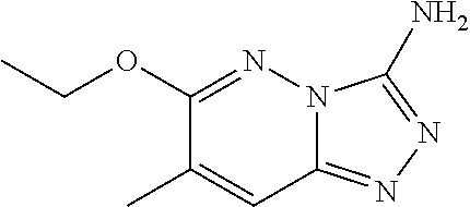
N12C(=NN=C1N)C=C(C)C(OCC)=N2
